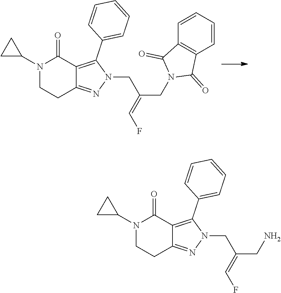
N1(C2CC2)CCC2=NN(CC(=CF)CN3C(=O)C4=C(C3=O)C=CC=C4)C(C3=CC=CC=C3)=C2C1=O.N1(C2CC2)CCC2=NN(CC(=CF)CN)C(C3=CC=CC=C3)=C2C1=O
